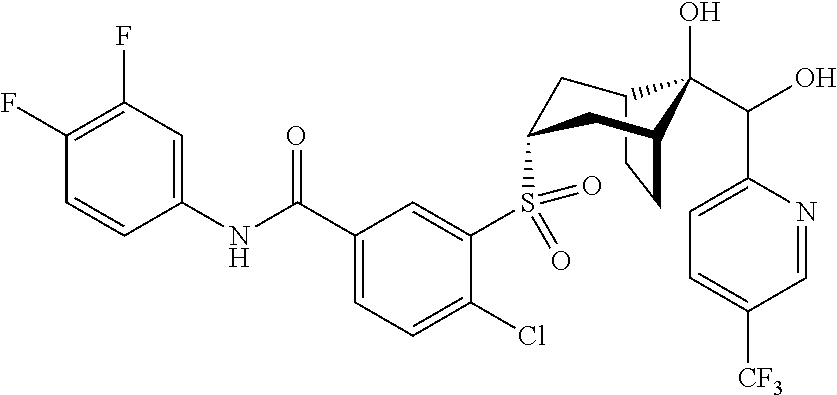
C12CCC(CC(S(C3=CC(C(NC4=CC(F)=C(F)C=C4)=O)=CC=C3Cl)(=O)=O)C1)C2(O)C(O)C1=CC=C([CF3])C=N1
